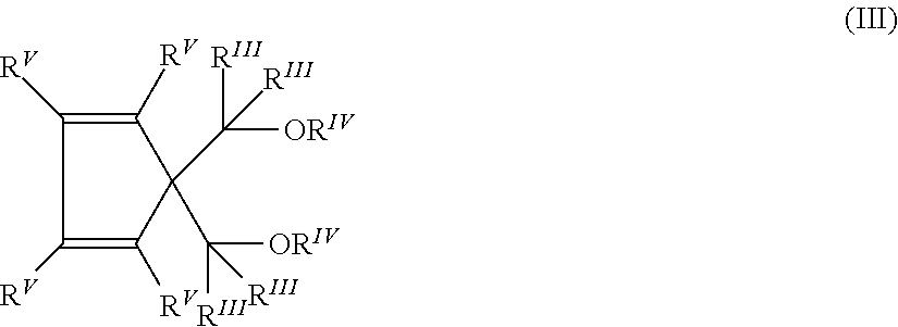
C1([RV])=C([RV])C(C([RIII])([ORIV])[RIII])(C([RIII])([ORIV])[RIII])C([RV])=C1[RV]
